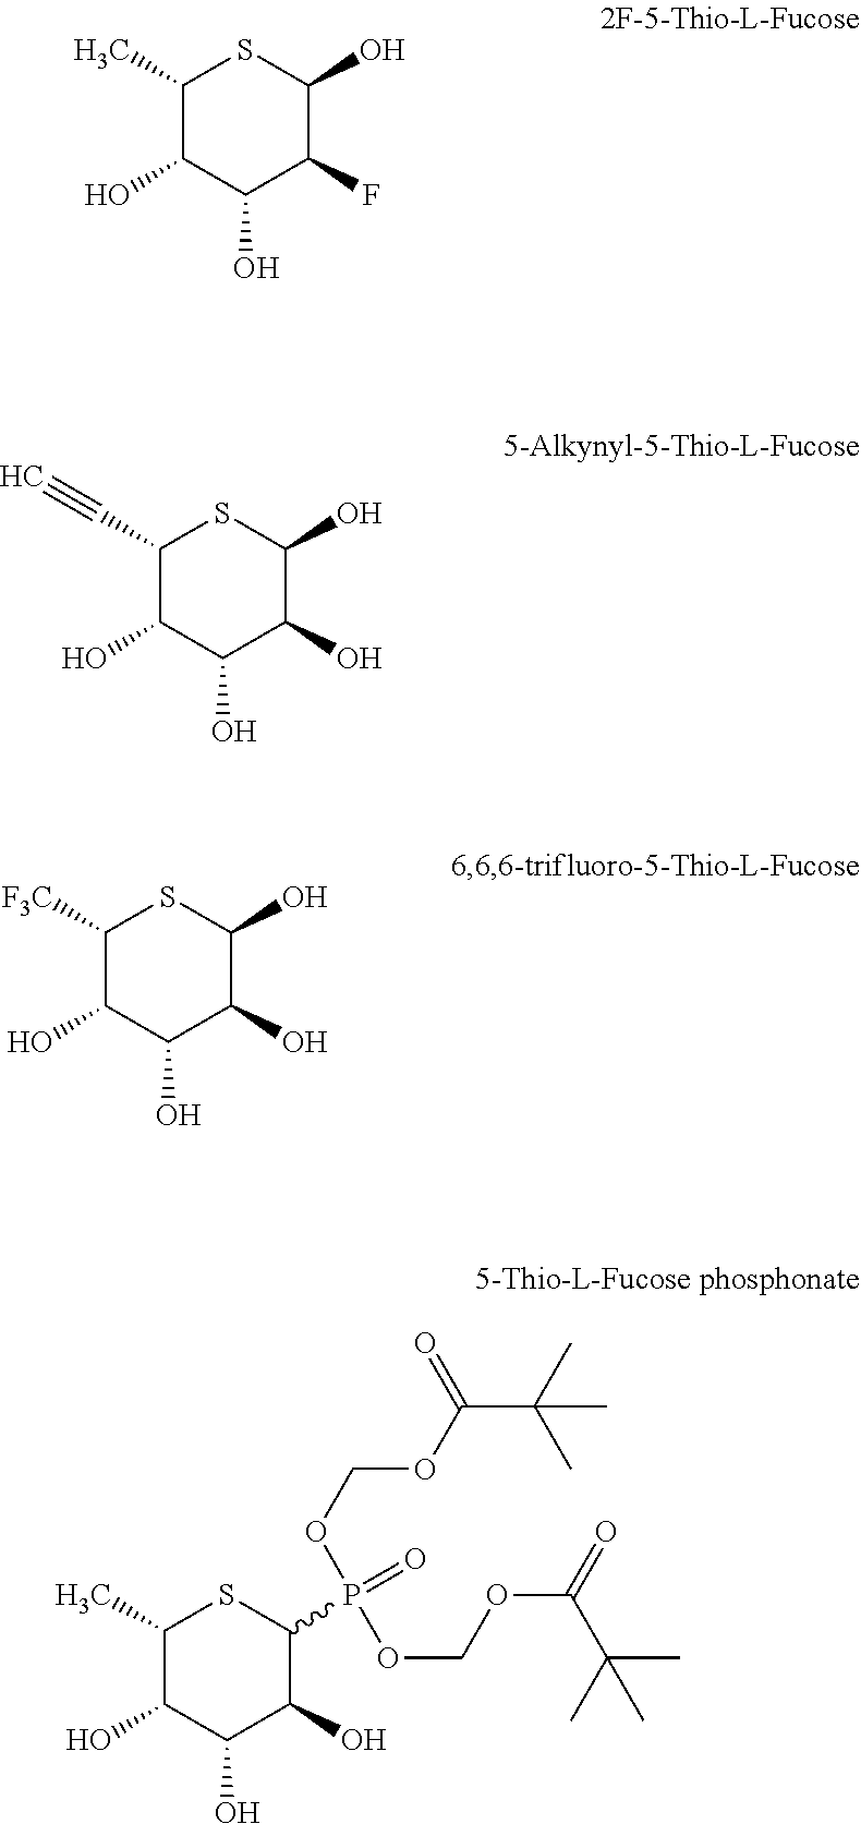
C1(C)C(O)C(O)C(O)C(P(OCOC(=O)C(C)(C)C)(OCOC(C(C)(C)C)=O)=O)S1.C1(C)C(O)C(O)C(F)C(O)S1.C1(C#C)C(O)C(O)C(O)C(O)S1.C1([F3C])C(O)C(O)C(O)C(O)S1
